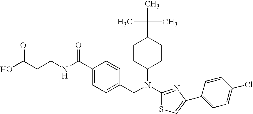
C(C1CCC(N(C2=NC(C3=CC=C(Cl)C=C3)=CS2)CC2=CC=C(C(NCCC(O)=O)=O)C=C2)CC1)(C)(C)C
